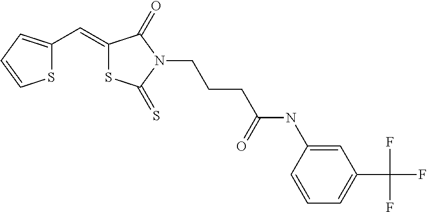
S1C(C=C2SC(=S)N(CCCC(NC3=CC(C(F)(F)F)=CC=C3)=O)C2=O)=CC=C1
